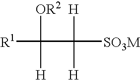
C([R1])([OR2])([H])C([H])([H])[SO3M]
